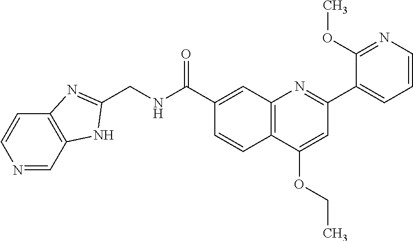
C1(C(NCC2=NC3=C(N2)C=NC=C3)=O)=CC2=C(C=C1)C(OCC)=CC(C1=CC=CN=C1OC)=N2
